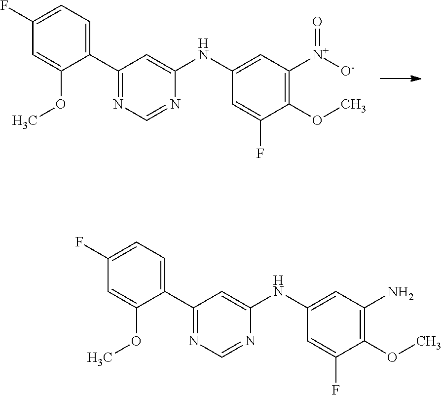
C1(F)=CC=C(C2=NC=NC(NC3=CC([N+]([O-])=O)=C(OC)C(F)=C3)=C2)C(OC)=C1.C1(F)=CC=C(C2=NC=NC(NC3=CC(N)=C(OC)C(F)=C3)=C2)C(OC)=C1
